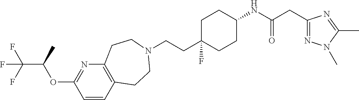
C1=CC2=C(N=C1OC(C(F)(F)F)C)CCN(CCC1(F)CCC(NC(CC3=NN(C)C(C)=N3)=O)CC1)CC2
